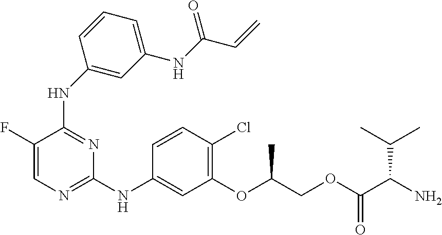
N(C1=NC=C(F)C(NC2=CC(NC(=O)C=C)=CC=C2)=N1)C1=CC(OC(COC(C(N)C(C)C)=O)C)=C(Cl)C=C1
